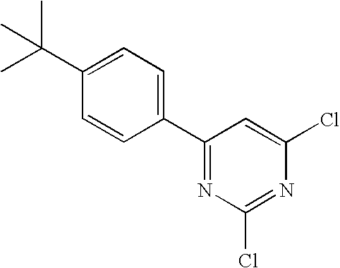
C1=CC(C2=NC(Cl)=NC(Cl)=C2)=CC=C1C(C)(C)C
